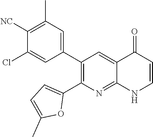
C1([NC])=C(C)C=C(C2=C(C3=CC=C(C)O3)N=C3C(=C2)C(=O)C=CN3)C=C1Cl
